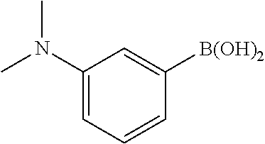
C1(N(C)C)=CC=CC([B(OH)2])=C1
